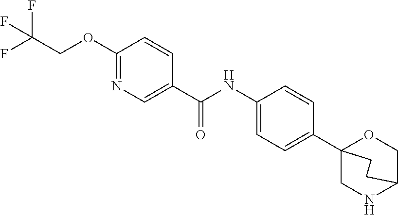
C(COC1=NC=C(C(NC2=CC=C(C34CNC(CO3)CC4)C=C2)=O)C=C1)(F)(F)F
